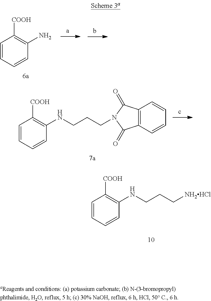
C1=CC=CC(NCCC[NH2HCl])=C1[COOH].C1=CC=CC(N)=C1[COOH].C1=CC=CC(NCCCN2C(=O)C3=C(C2=O)C=CC=C3)=C1[COOH]
